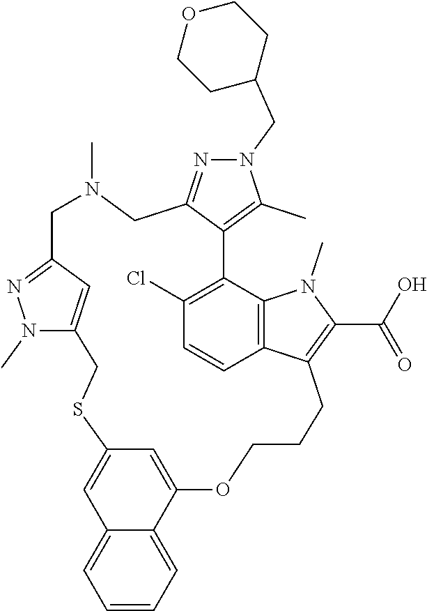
C1C2=NN(CC3CCOCC3)C(C)=C2C2=C(Cl)C=CC3=C2N(C)C(C(O)=O)=C3CCCOC2=CC(=CC3=CC=CC=C23)SCC2=CC(=NN2C)CN1C
